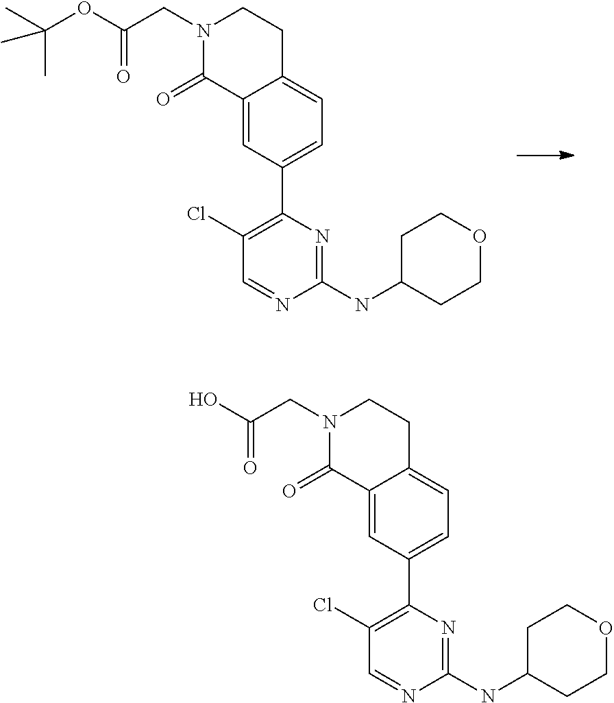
C12=CC(C3=C(Cl)C=NC(NC4CCOCC4)=N3)=CC=C1CCN(CC(=O)OC(C)(C)C)C2=O.C12=CC(C3=C(Cl)C=NC(NC4CCOCC4)=N3)=CC=C1CCN(CC(=O)O)C2=O
